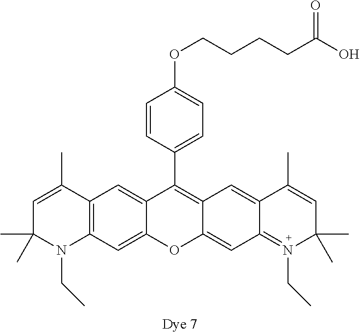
C1=C(C)C2=C(N(CC)C1(C)C)C=C1C(=C2)C(C2=CC=C(OCCCCC(O)=O)C=C2)=C2C(=CC3=N(CC)C(C)(C)C=C(C)C3=C2)O1
